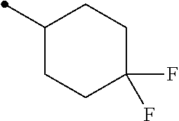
C1C(F)(F)CCC(C)C1
